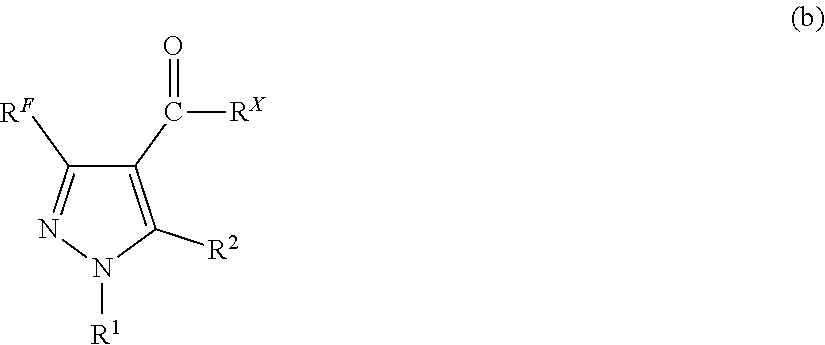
C1(C([RX])=O)=C([R2])N([R1])N=C1[RF]
